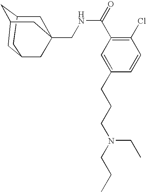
C1C2CC3CC(CC1(CNC(C1=C(Cl)C=CC(CCCN(CCC)CC)=C1)=O)C3)C2
